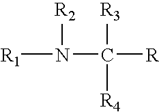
N([R1])([R2])C([R3])([R4])[R]
